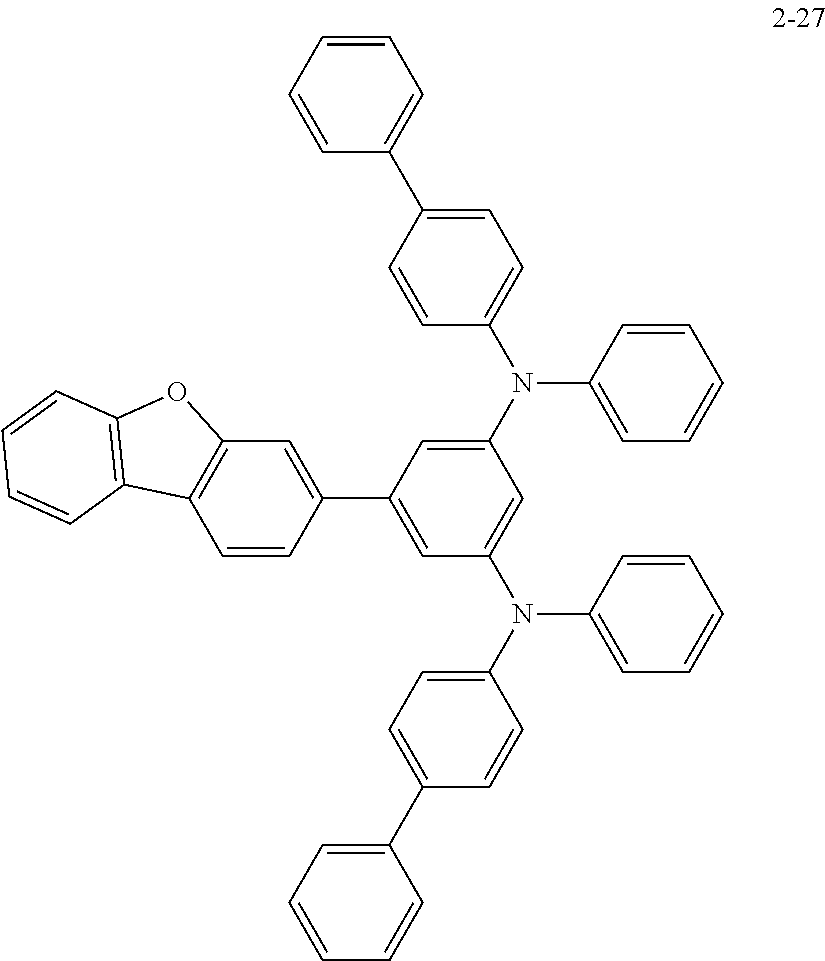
C1=CC(C2=CC(N(C3=CC=CC=C3)C3=CC=C(C4=CC=CC=C4)C=C3)=CC(N(C3=CC=CC=C3)C3=CC=C(C4=CC=CC=C4)C=C3)=C2)=CC2=C1C1=C(O2)C=CC=C1
